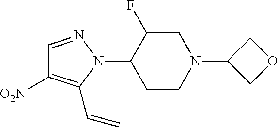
C1=NN(C2CCN(C3COC3)CC2F)C(C=C)=C1[O2N]
